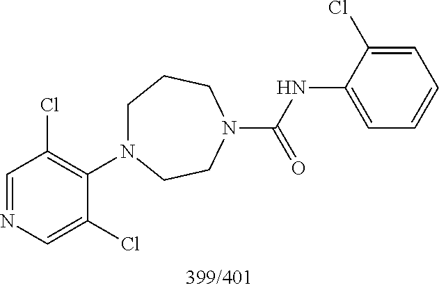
C1=NC=C(Cl)C(N2CCCN(C(NC3=CC=CC=C3Cl)=O)CC2)=C1Cl
